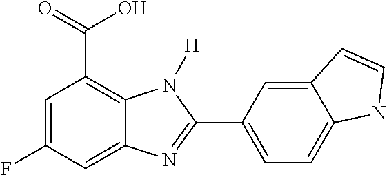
C1=C(F)C=C2C(=C1C(=O)O)N([H])C(C1=CC=C3C(=C1)C=CN3)=N2
